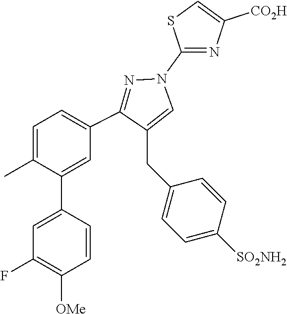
C1=C(C)C(C2=CC(F)=C([OMe])C=C2)=CC(C2=NN(C3=NC([CO2H])=CS3)C=C2CC2=CC=C([SO2NH2])C=C2)=C1
